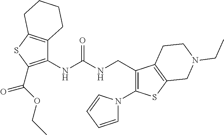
C12=C(SC(C(OCC)=O)=C1NC(NCC1=C(N3C=CC=C3)SC3=C1CCN(CC)C3)=O)CCCC2
